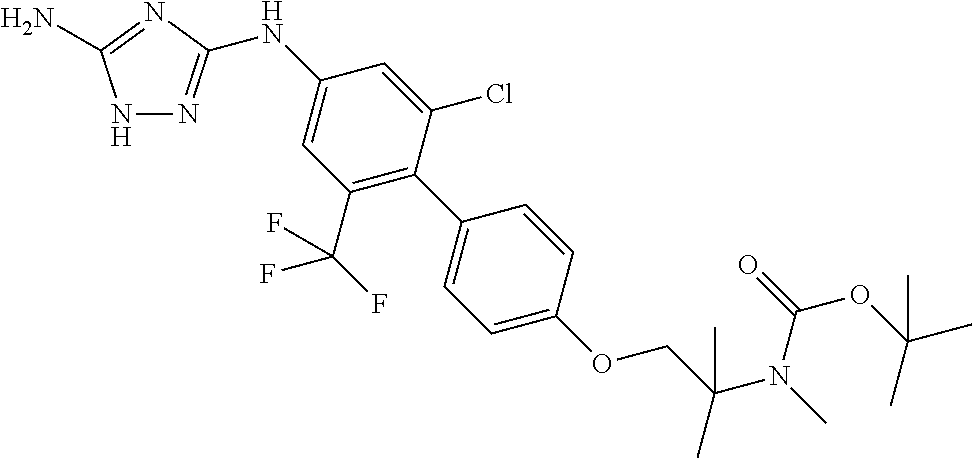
N1N=C(NC2=CC(C(F)(F)F)=C(C3=CC=C(OCC(N(C)C(=O)OC(C)(C)C)(C)C)C=C3)C(Cl)=C2)N=C1N
